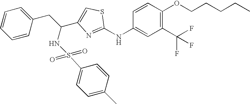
C1=CC(OCCCCC)=C(C(F)(F)F)C=C1NC1=NC(C(CC2=CC=CC=C2)NS(=O)(=O)C2=CC=C(C)C=C2)=CS1
